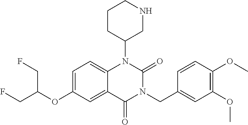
C1=C(OC(CF)CF)C=C2C(=C1)N(C1CNCCC1)C(=O)N(CC1=CC(OC)=C(OC)C=C1)C2=O
